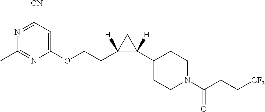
C1(C)=NC(OCCC2([H])C(C3CCN(C(CC[CF3])=O)CC3)([H])C2)=CC([CN])=N1
